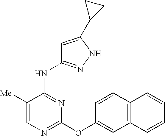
C1=C([Me])C(NC2=NNC(C3CC3)=C2)=NC(OC2=CC3=C(C=C2)C=CC=C3)=N1
